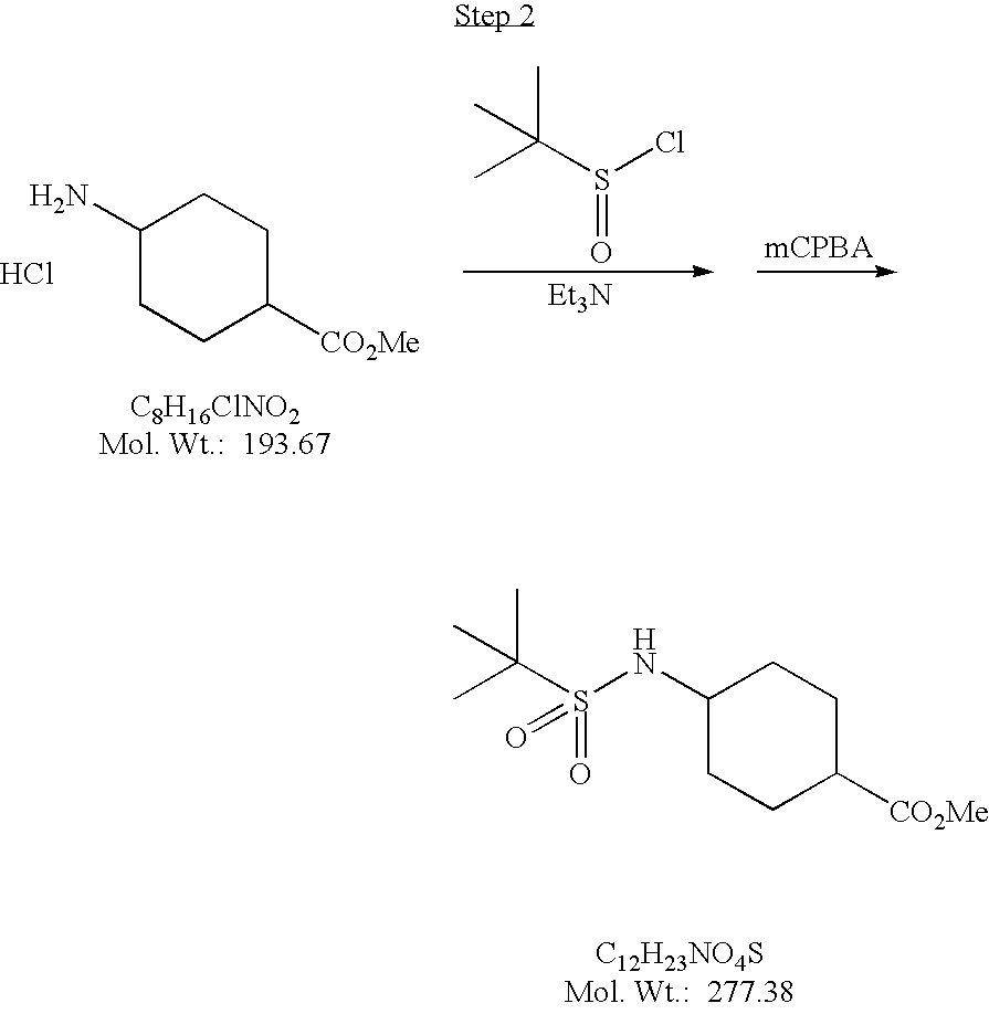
C1(N)CCC([CO2Me])CC1.Cl.O=S(C(C)(C)C)Cl.[Et3N].C1(NS(C(C)(C)C)(=O)=O)CCC([CO2Me])CC1
